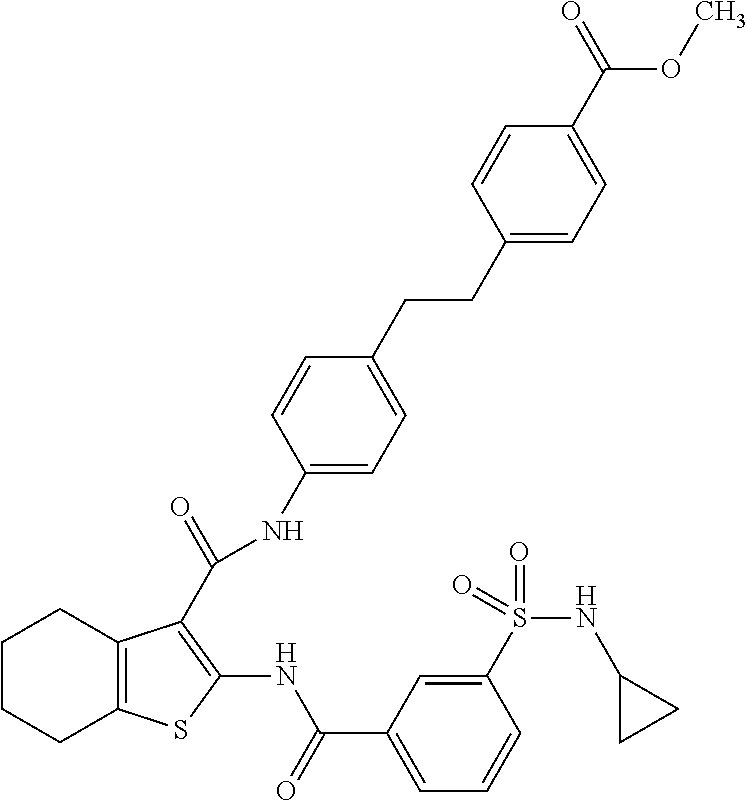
C1CCC2=C(C1)C(C(=O)NC1=CC=C(CCC3=CC=C(C(=O)OC)C=C3)C=C1)=C(NC(C1=CC=CC(S(=O)(=O)NC3CC3)=C1)=O)S2
